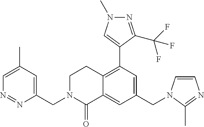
C1(CN2C=CN=C2C)=CC(C2=CN(C)N=C2C(F)(F)F)=C2C(=C1)C(=O)N(CC1=CC(C)=CN=N1)CC2
